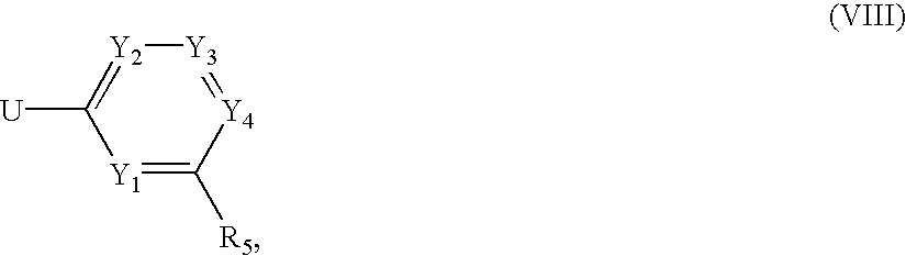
[U]C1=[Y2][Y3]=[Y4]C([R5])=[Y1]1
